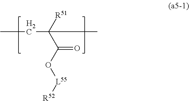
O(C(C([R51])(C)CC)=O)[L55][R52]
